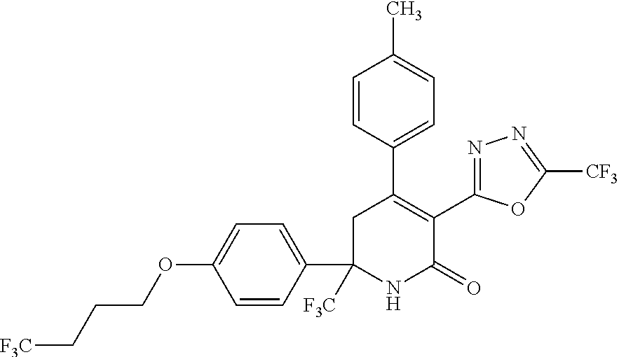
C1=CC(C2([F3C])NC(=O)C(C3=NN=C([CF3])O3)=C(C3=CC=C(C)C=C3)C2)=CC=C1OCCC[F3C]
